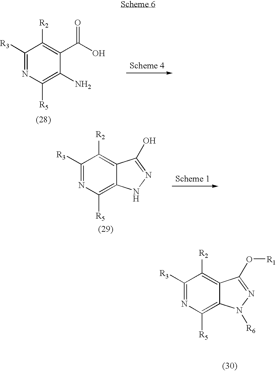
C1([R3])=NC([R5])=C(N)C(C(O)=O)=C1[R2].C1([R3])=NC([R5])=C2C(=C1[R2])C(O)=NN2.C1([R3])=NC([R5])=C2C(=C1[R2])C(O[R1])=NN2[R6]
